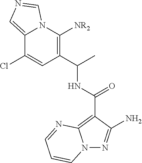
C12=CN=CN1C([NR2])=C(C(C)NC(C1=C3N(N=C1N)C=CC=N3)=O)C=C2Cl
